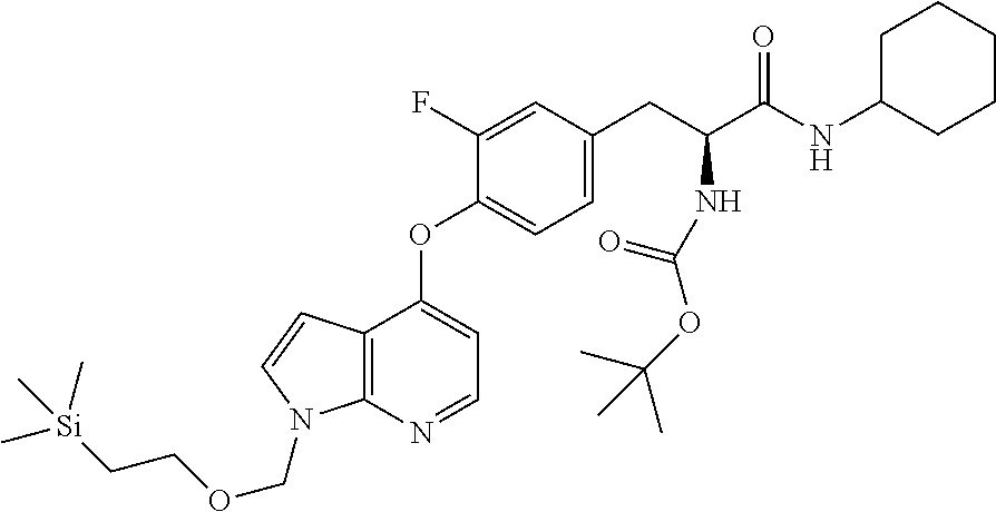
O(C1=CC=C(CC(NC(=O)OC(C)(C)C)C(NC2CCCCC2)=O)C=C1F)C1=CC=NC2=C1C=CN2COCC[Si](C)(C)C
